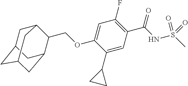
C1C2CC3CC(C(COC4=CC(F)=C(C(NS(C)(=O)=O)=O)C=C4C4CC4)C1C3)C2
